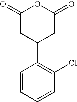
C1=CC=CC(Cl)=C1C1CC(=O)OC(=O)C1
